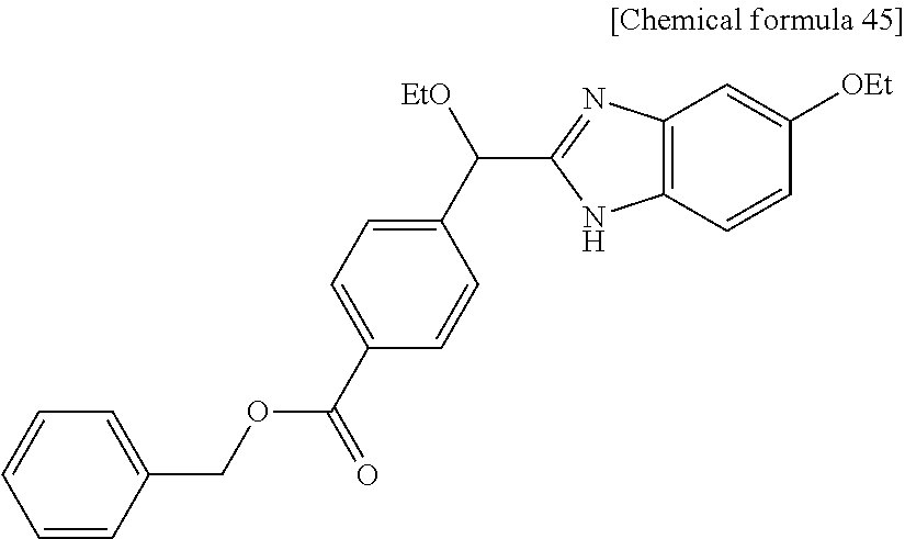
C1(C([EtO])C2=NC3=C(N2)C=CC([OEt])=C3)=CC=C(C(OCC2=CC=CC=C2)=O)C=C1
